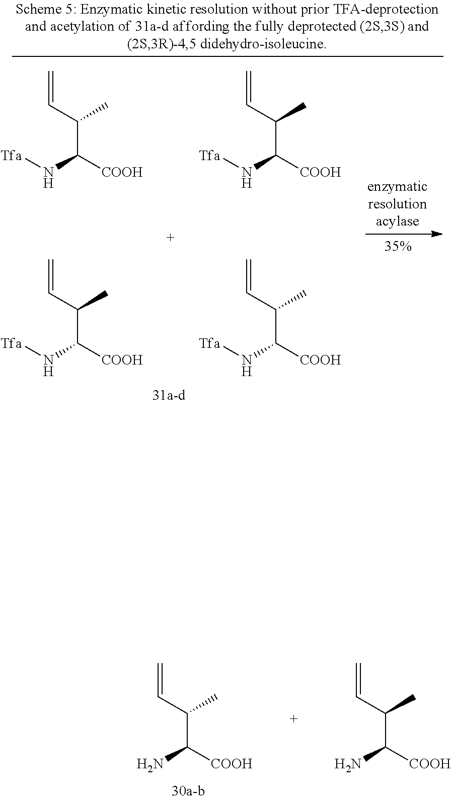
C=CC(C(N[Tfa])[COOH])C.C=CC(C(N[Tfa])[COOH])C.C=CC(C(N[Tfa])[COOH])C.C=CC(C(N[Tfa])[COOH])C.C=CC(C(N)[COOH])C.C=CC(C(N)[COOH])C
